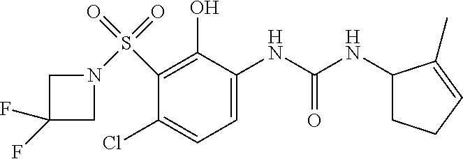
C1(NC(NC2CCC=C2C)=O)=CC=C(Cl)C(S(N2CC(F)(F)C2)(=O)=O)=C1O
